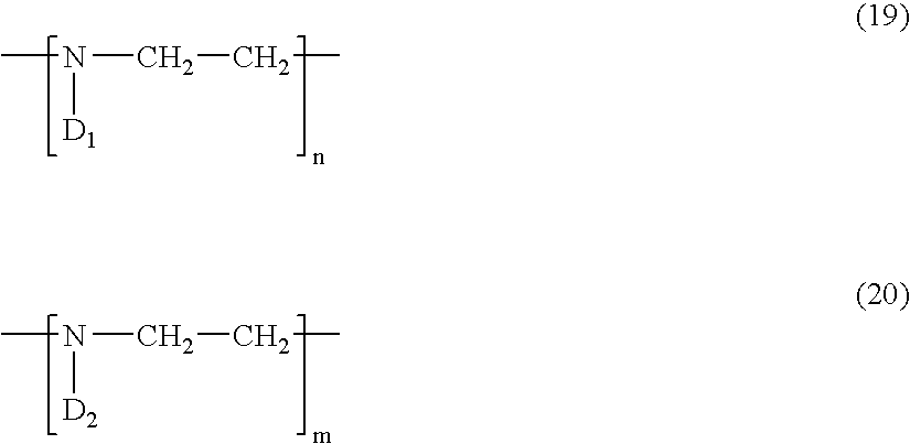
CN(CCC)[D1].CN(CCC)[D2]
